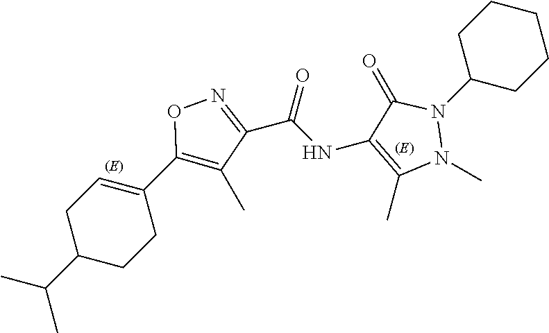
O1N=C(C(NC2=C(C)N(C)N(C3CCCCC3)C2=O)=O)C(C)=C1C1=CCC(C(C)C)CC1
